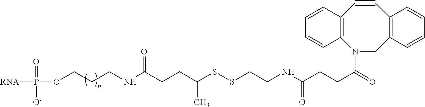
N1(C(=O)CCC(NCCSSC(CCC(NCCCOP(=O)([RNA])[O-])=O)C)=O)CC2=C(C#CC3=C1C=CC=C3)C=CC=C2
